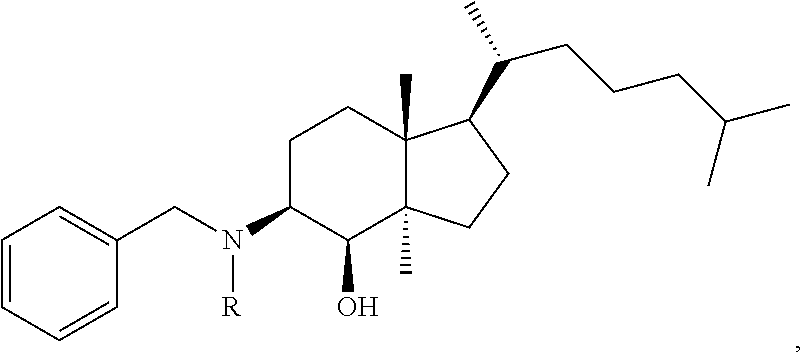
C1=CC=CC(CN([R])C2C(O)C3(C)C(C)(CC2)C(C(CCCC(C)C)C)CC3)=C1
